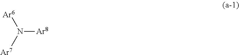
N([Ar8])([Ar7])[Ar6]
